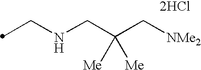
N(CC)CC(C[NMe2])([Me])[Me].[2HCl]
